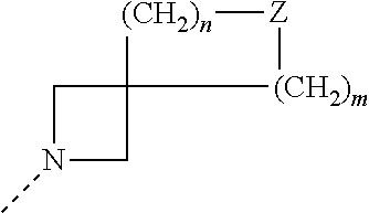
C1N(C)CC12[(CH2)n][Z][(CH2)m]2
